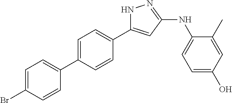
C1=C(C2=CC=C(Br)C=C2)C=CC(C2=CC(NC3=CC=C(O)C=C3C)=NN2)=C1
